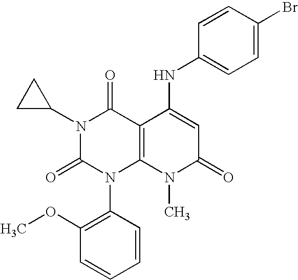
N1(C2CC2)C(=O)N(C2=C(OC)C=CC=C2)C2=C(C1=O)C(NC1=CC=C(Br)C=C1)=CC(=O)N2C
